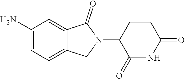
C1(N)=CC=C2C(=C1)C(=O)N(C1C(=O)NC(=O)CC1)C2
